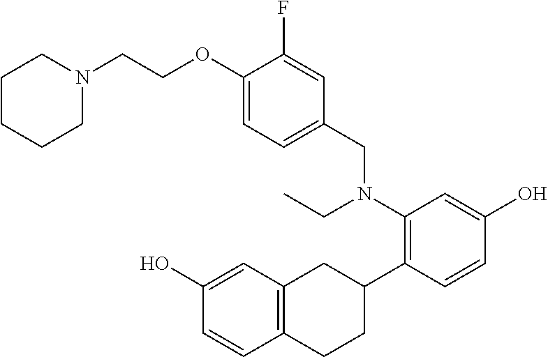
C(COC1=CC=C(CN(C2=C(C3CC4=C(CC3)C=CC(O)=C4)C=CC(O)=C2)CC)C=C1F)N1CCCCC1
